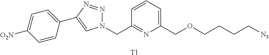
C1(COCCCC[N3])=CC=CC(CN2N=NC(C3=CC=C([O2N])C=C3)=C2)=N1.[T1]
